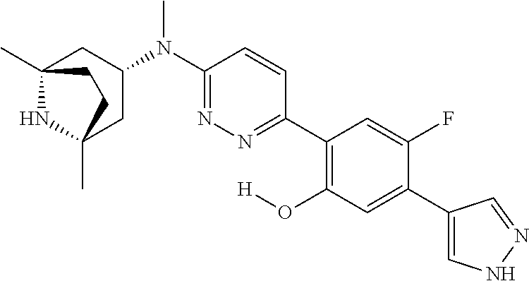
C12(C)NC(C)(CC(N(C3=NN=C(C4=C(O[H])C=C(C5=CNN=C5)C(F)=C4)C=C3)C)C1)CC2
